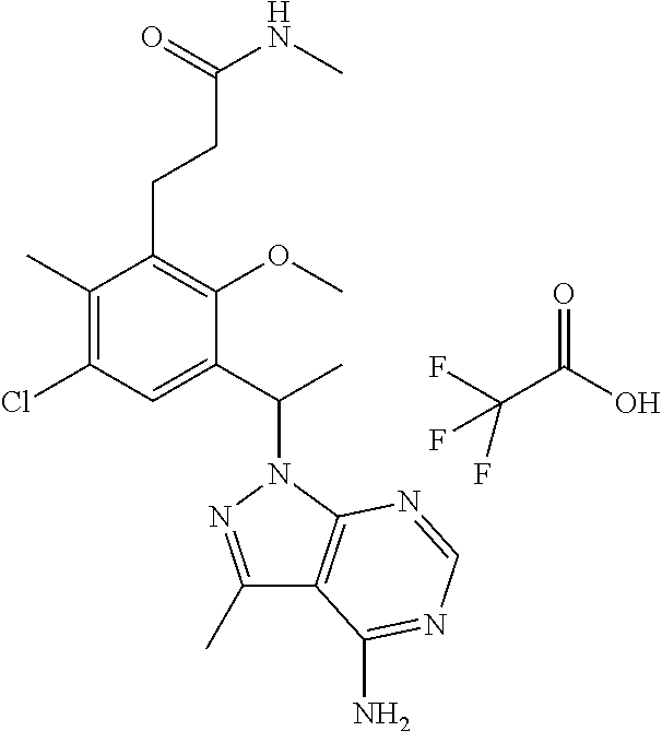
C1(C)=C(Cl)C=C(C(C)N2N=C(C)C3=C2N=CN=C3N)C(OC)=C1CCC(NC)=O.C(C(O)=O)(F)(F)F
